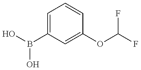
OB(O)C1=CC=CC(OC(F)F)=C1
